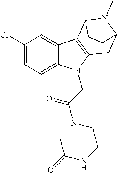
C1(Cl)=CC=C2C(=C1)C1=C(N2CC(N2CC(=O)NCC2)=O)CC2N(C)C1CC2
